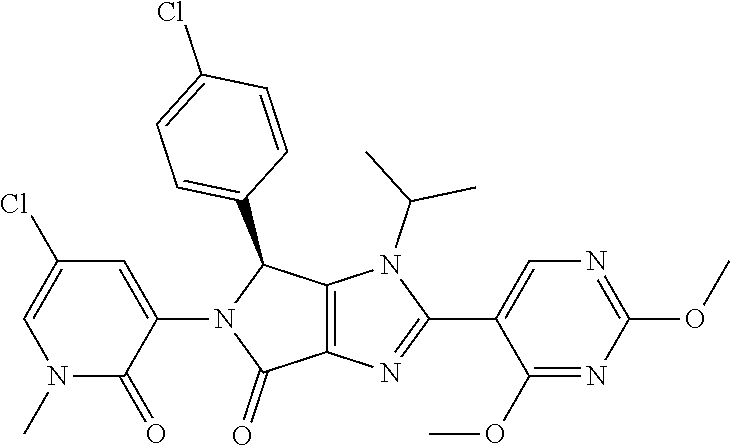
C1=C(N2C(C3=CC=C(Cl)C=C3)C3=C(C2=O)N=C(C2=CN=C(OC)N=C2OC)N3C(C)C)C(=O)N(C)C=C1Cl
